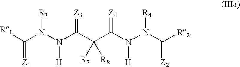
C(N(N(C(C(C(N(N(C([R2])=[Z2])[R4])[H])=[Z4])([R7])[R8])=[Z3])[H])[R3])([R1])=[Z1]
